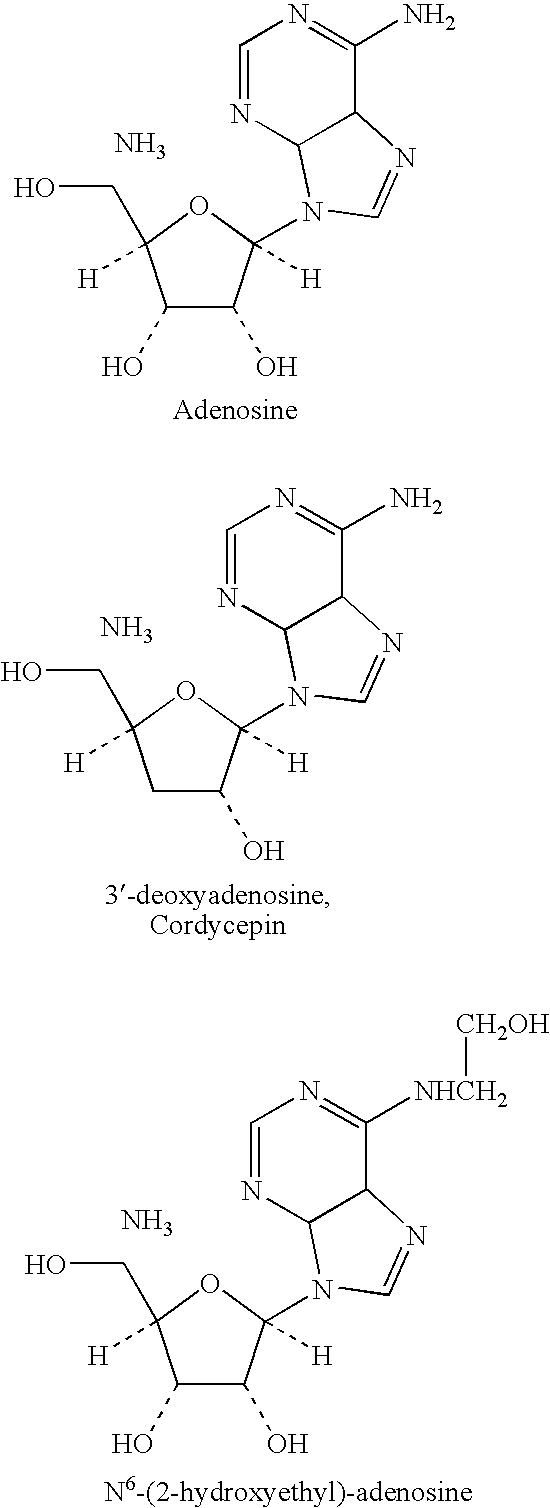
C1(O)C(O)C([H])(N2C3N=CN=C(N)C3N=C2)OC1([H])CO.N.C1C(O)C([H])(N2C3N=CN=C(N)C3N=C2)OC1([H])CO.N.C1(O)C(O)C([H])(N2C3N=CN=C([NHCH2][CH2OH])C3N=C2)OC1([H])CO.N
